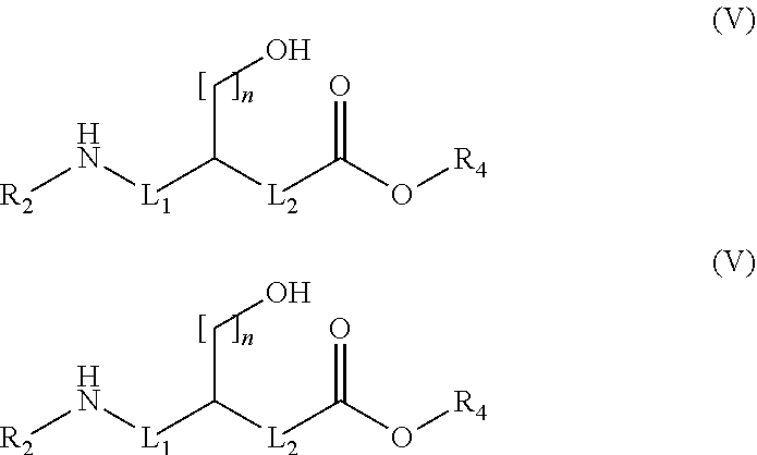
[R2]N[L1]C([L2]C(O[R4])=O)CO.[R2]N[L1]C([L2]C(O[R4])=O)CO
